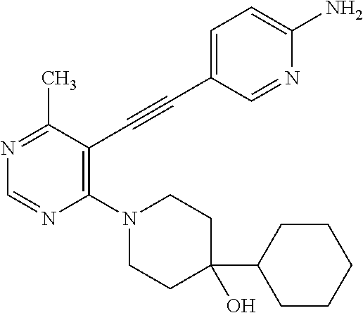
N1=C(C)C(C#CC2=CC=C(N)N=C2)=C(N2CCC(C3CCCCC3)(O)CC2)N=C1
